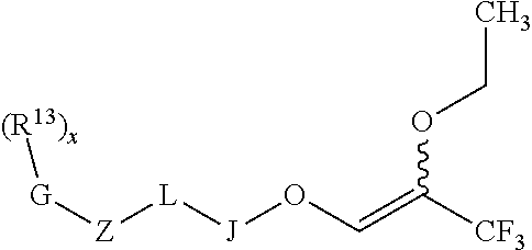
[G]([Z][L][J]OC=C([CF3])OCC)[(R13)x]
